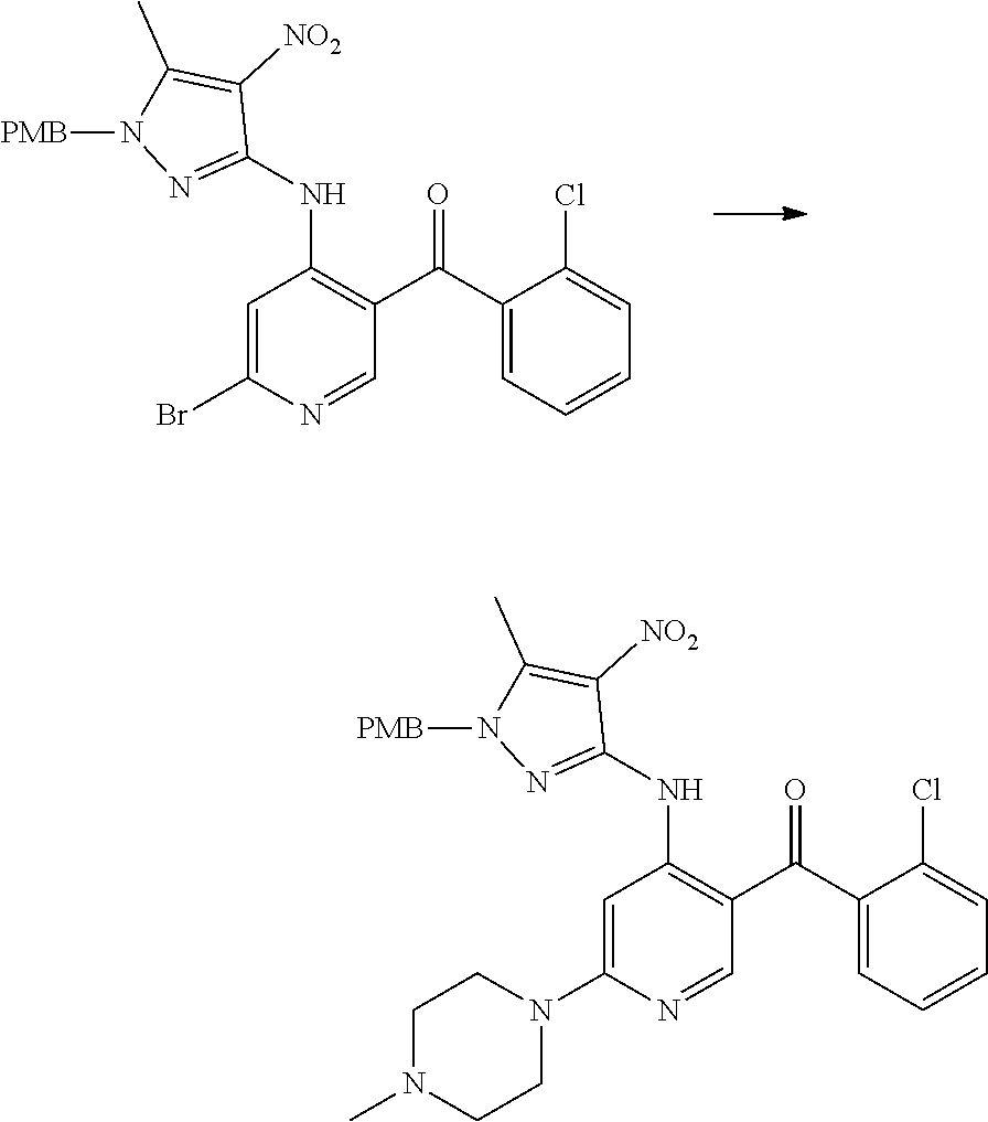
C1=C(Br)N=CC(C(C2=CC=CC=C2Cl)=O)=C1NC1=NN([PMB])C(C)=C1[NO2].C1=C(N2CCN(C)CC2)N=CC(C(C2=CC=CC=C2Cl)=O)=C1NC1=NN([PMB])C(C)=C1[NO2]
